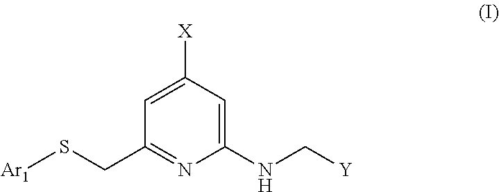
C1=C([X])C=C(NC[Y])N=C1CS[Ar1]
